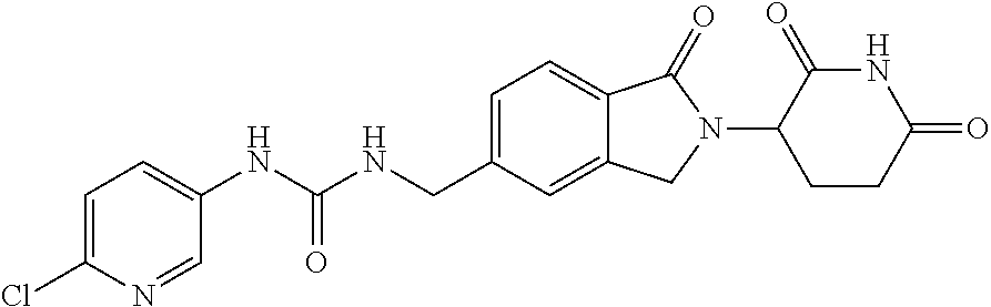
C1(NC(NCC2=CC=C3C(=C2)CN(C2CCC(=O)NC2=O)C3=O)=O)=CC=C(Cl)N=C1
